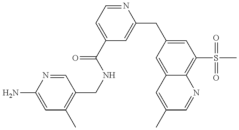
C1(N)=CC(C)=C(CNC(C2=CC=NC(CC3=CC(S(=O)(=O)C)=C4C(=C3)C=C(C)C=N4)=C2)=O)C=N1
